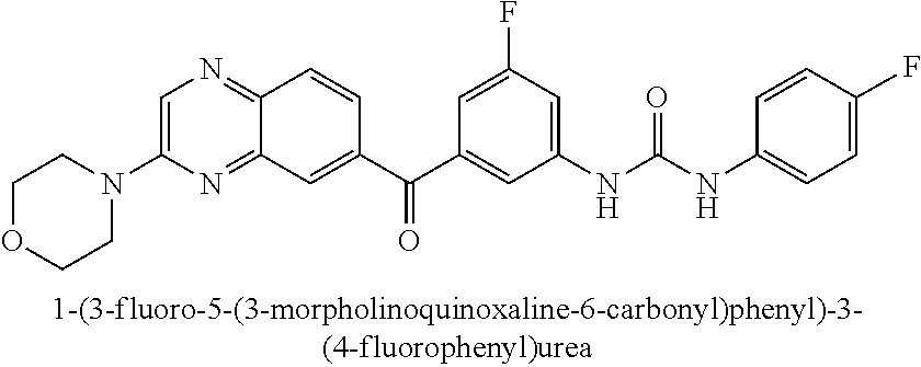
C1=C(N2CCOCC2)N=C2C(=N1)C=CC(C(C1=CC(NC(NC3=CC=C(F)C=C3)=O)=CC(F)=C1)=O)=C2
